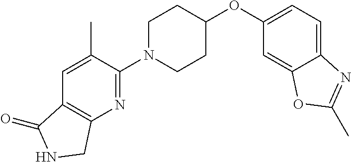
N1=C(N2CCC(OC3=CC=C4C(=C3)OC(C)=N4)CC2)C(C)=CC2=C1CNC2=O
